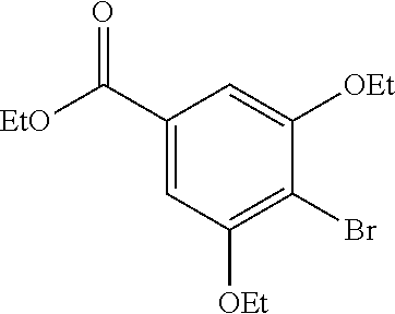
C1(C([EtO])=O)=CC([OEt])=C(Br)C([OEt])=C1
